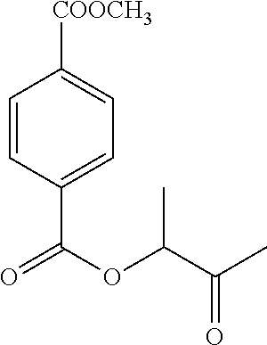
C1=CC(C(OC(C(C)=O)C)=O)=CC=C1[COOCH3]
